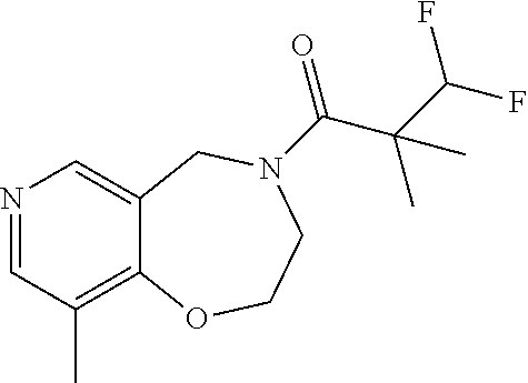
N1=CC(C)=C2C(=C1)CN(C(=O)C(C(F)F)(C)C)CCO2
